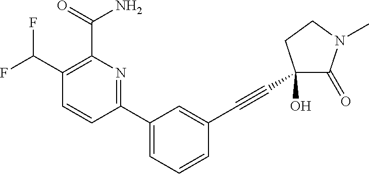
C1=CC(C2=CC=CC(C#CC3(O)C(=O)N(C)CC3)=C2)=NC(C(=O)N)=C1C(F)F
